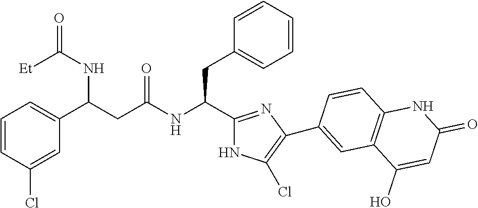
C(NC(CC1=CC=CC=C1)C1=NC(C2=CC3=C(C=C2)NC(=O)C=C3O)=C(Cl)N1)(=O)CC(C1=CC=CC(Cl)=C1)NC(=O)[Et]
